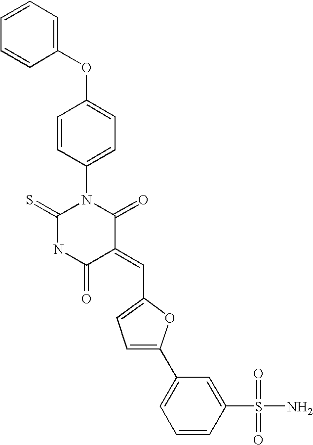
C1(OC2=CC=C(N3C(=S)NC(=O)C(=CC4=CC=C(C5=CC=CC(S(N)(=O)=O)=C5)O4)C3=O)C=C2)=CC=CC=C1
